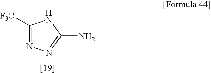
C1([F3C])=NN=C(N)N1
